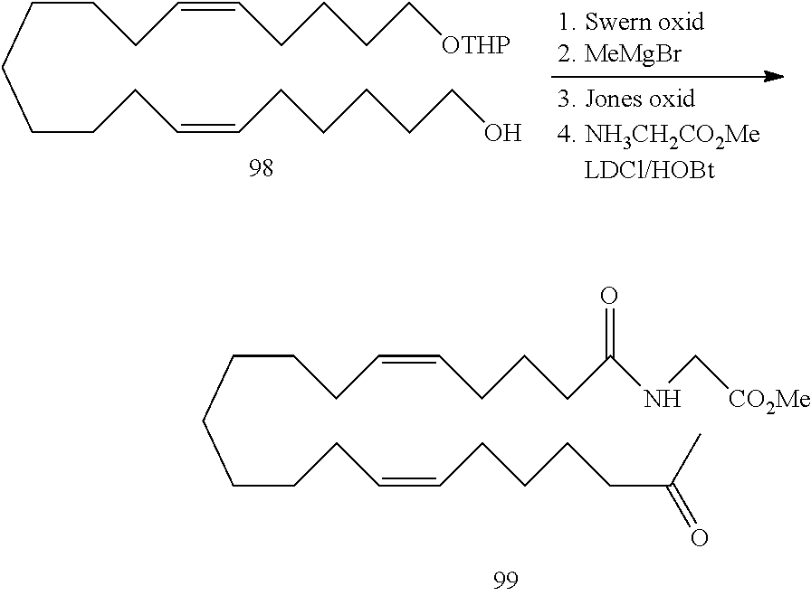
C(CCC=CCCCC[OTHP])CCCCC=CCCCCCO.C(CCC=CCCCC(NC[CO2Me])=O)CCCCC=CCCCCC(=O)C
